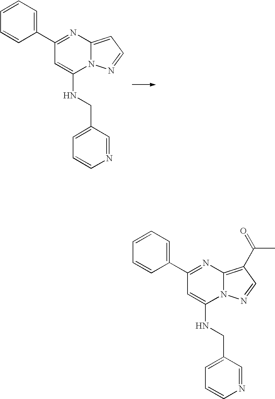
C1=CC=C(C2=NC3=C(C(C)=O)C=NN3C(NCC3=CC=CN=C3)=C2)C=C1.C1=CC=C(C2=NC3=CC=NN3C(NCC3=CC=CN=C3)=C2)C=C1
